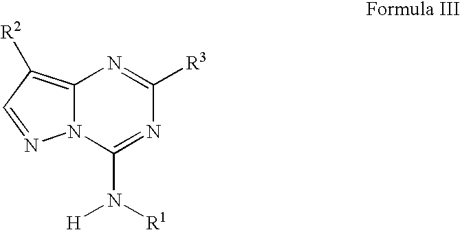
C12=C([R2])C=NN1C(N([H])[R1])=NC([R3])=N2
